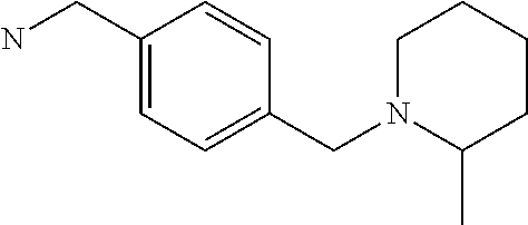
C1(CN)=CC=C(CN2C(C)CCCC2)C=C1
